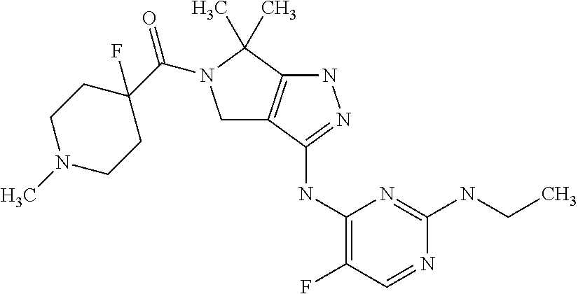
C1(NC2=NNC3=C2CN(C(C2(F)CCN(C)CC2)=O)C3(C)C)=C(F)C=NC(NCC)=N1
